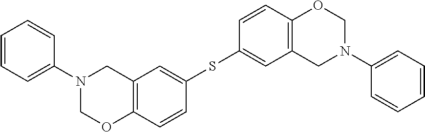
C1=CC=C(N2CC3=C(C=CC(SC4=CC5=C(C=C4)OCN(C4=CC=CC=C4)C5)=C3)OC2)C=C1
